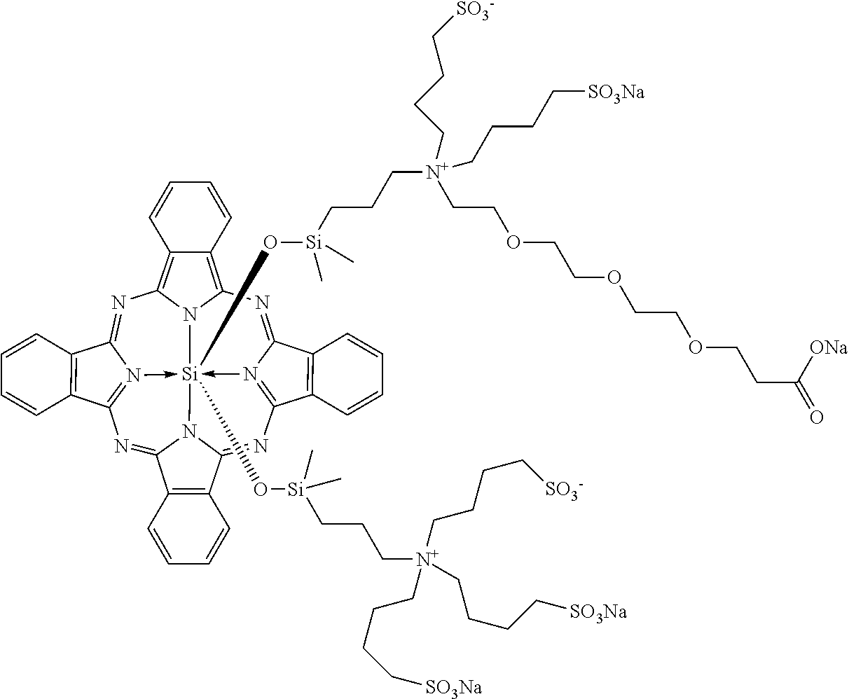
N1=C2N3->[Si]45(O[Si](CCC[N+](CCCC[SO3Na])(CCCC[SO3Na])CCCC[SO3-])(C)C)(O[Si](C)(CCC[N+](CCCC[SO3-])(CCOCCOCCOCCC(=O)[ONa])CCCC[SO3Na])C)-N6=C(N=C7N4C(=NC=3C3=C2C=CC=C3)C2=C7C=CC=C2)C2=C(C6=NC3=C4C(=C1N35)C=CC=C4)C=CC=C2
